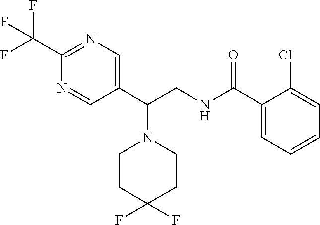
C1(C(F)(F)F)=NC=C(C(CNC(C2=CC=CC=C2Cl)=O)N2CCC(F)(F)CC2)C=N1
